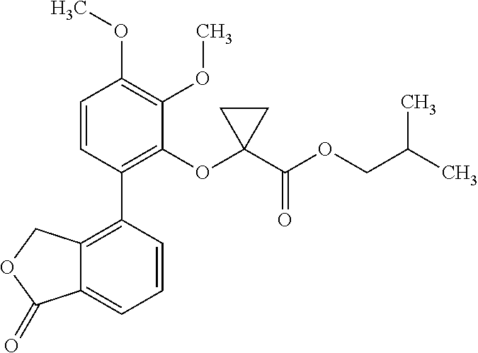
C12=C(C3=C(OC4(C(OCC(C)C)=O)CC4)C(OC)=C(OC)C=C3)C=CC=C1C(=O)OC2
